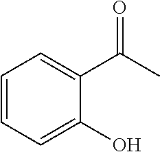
C1=CC=C(O)C(C(C)=O)=C1
